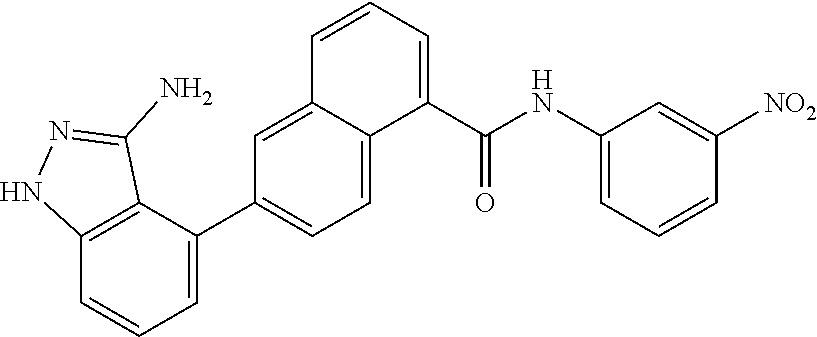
C1(C2=CC=CC3=C2C(N)=NN3)=CC=C2C(=C1)C=CC=C2C(NC1=CC=CC([NO2])=C1)=O
